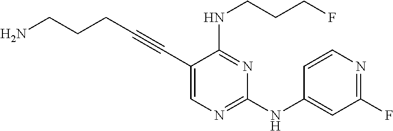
C(#CC1=CN=C(NC2=CC(F)=NC=C2)N=C1NCCCF)CCCN
